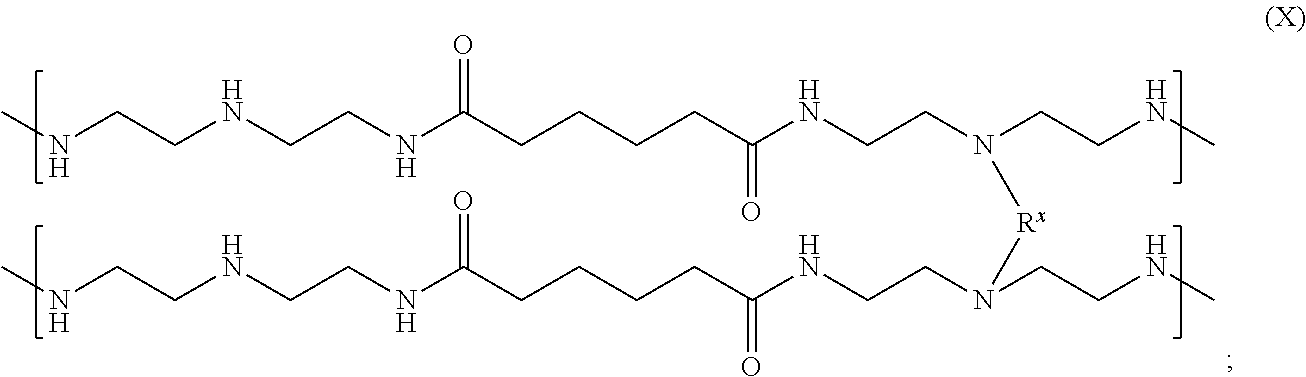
CNCCNCCNC(CCCCC(NCCN(CCNC)[Rx]N(CCNC(CCCCC(NCCNCCNC)=O)=O)CCNC)=O)=O
